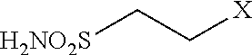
[H2NO2S]CC[X]
